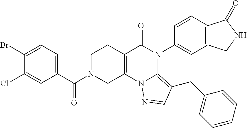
C1(Br)=CC=C(C(N2CC3=C(CC2)C(=O)N(C2=CC4=C(C=C2)C(=O)NC4)C2=C(CC4=CC=CC=C4)C=NN32)=O)C=C1Cl
